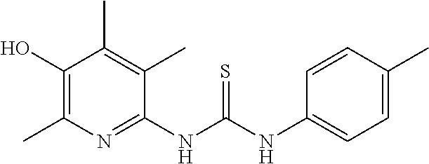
C1(NC(NC2=CC=C(C)C=C2)=S)=NC(C)=C(O)C(C)=C1C
